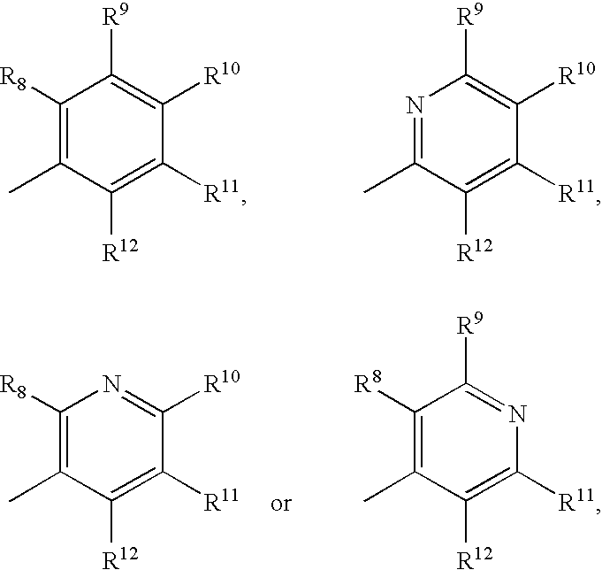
C1([R8])=C(C)C([R12])=C([R11])C([R10])=C1[R9].N1=C(C)C([R12])=C([R11])C([R10])=C1[R9].C1([R8])=C(C)C([R12])=C([R11])C([R10])=N1.C1([R8])=C(C)C([R12])=C([R11])N=C1[R9]
